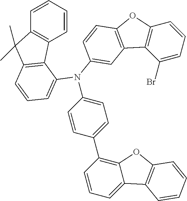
C1=CC=CC2=C1C1=C(C2(C)C)C=CC=C1N(C1=CC=C(C2=C3C(=CC=C2)C2=C(O3)C=CC=C2)C=C1)C1=CC2=C(C=C1)OC1=C2C(Br)=CC=C1
